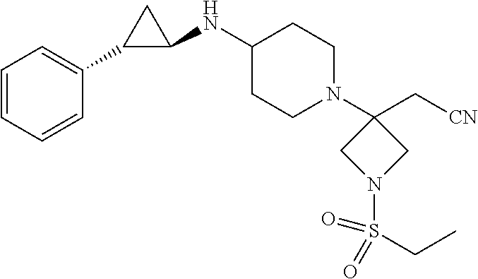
C1(NC2C(C3=CC=CC=C3)C2)CCN(C2(C[CN])CN(S(CC)(=O)=O)C2)CC1
